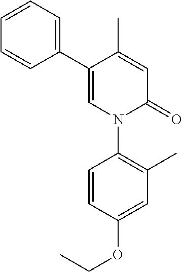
C1=C(C)C(C2=CC=CC=C2)=CN(C2=C(C)C=C(OCC)C=C2)C1=O
